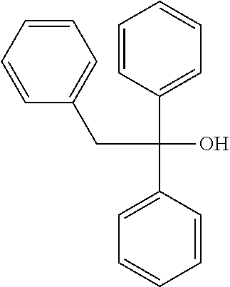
C(C(C1=CC=CC=C1)(C1=CC=CC=C1)O)C1=CC=CC=C1
